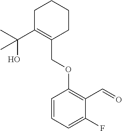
C1C(C(C)(O)C)=C(COC2=C(C=O)C(F)=CC=C2)CCC1
